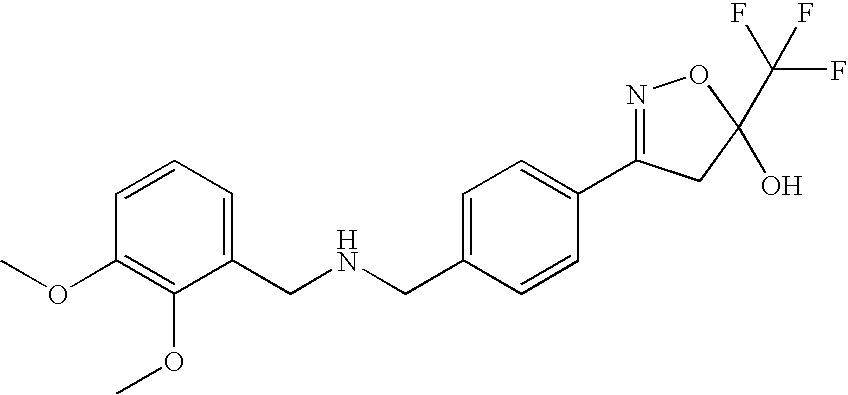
C1(CNCC2=CC=CC(OC)=C2OC)=CC=C(C2=NOC(C(F)(F)F)(O)C2)C=C1
